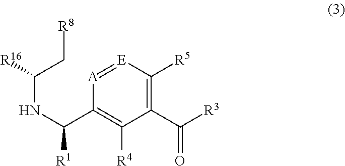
[A]1=[E]C([R5])=C(C(=O)[R3])C([R4])=C1C(NC([R16])C[R8])[R1]
